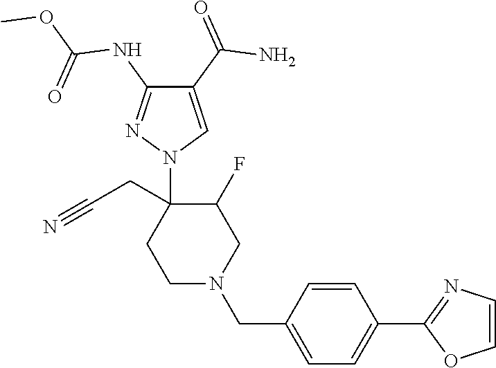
C1N(CC2=CC=C(C3=NC=CO3)C=C2)CC(F)C(CC#N)(N2C=C(C(=O)N)C(NC(OC)=O)=N2)C1
